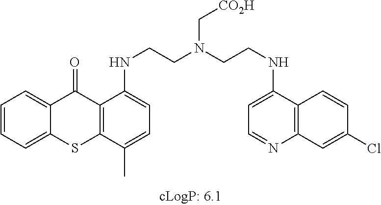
C1=CC=C2C(=C1)C(=O)C1=C(S2)C(C)=CC=C1NCCN(CCNC1=CC=NC2=C1C=CC(Cl)=C2)C[CO2H]
